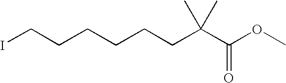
ICCCCCCC(C(OC)=O)(C)C
